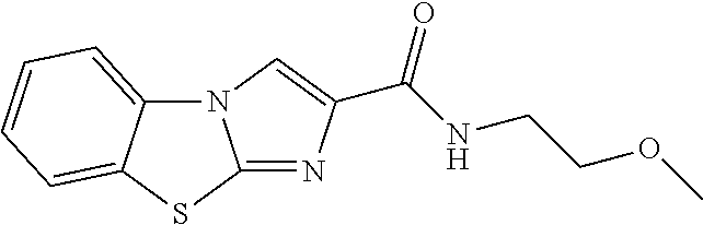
N12C3=CC=CC=C3SC1=NC(C(NCCOC)=O)=C2
